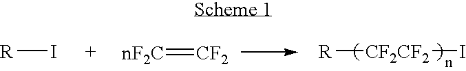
[R]I.[nF2C]=[CF2].[R][CF2CF2]I
